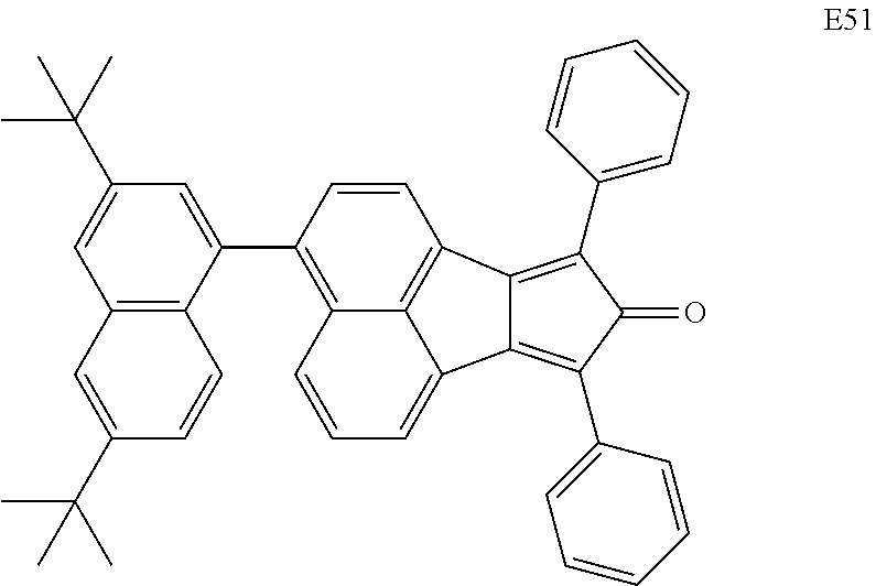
C12=C(C3=CC=CC=C3)C(=O)C(C3=CC=CC=C3)=C1C1=CC=CC3=C(C4=CC(C(C)(C)C)=CC5=C4C=CC(C(C)(C)C)=C5)C=CC2=C31
